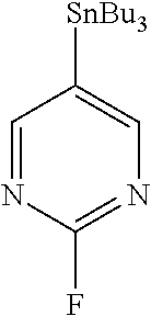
C1=NC(F)=NC=C1[SnBu3]
